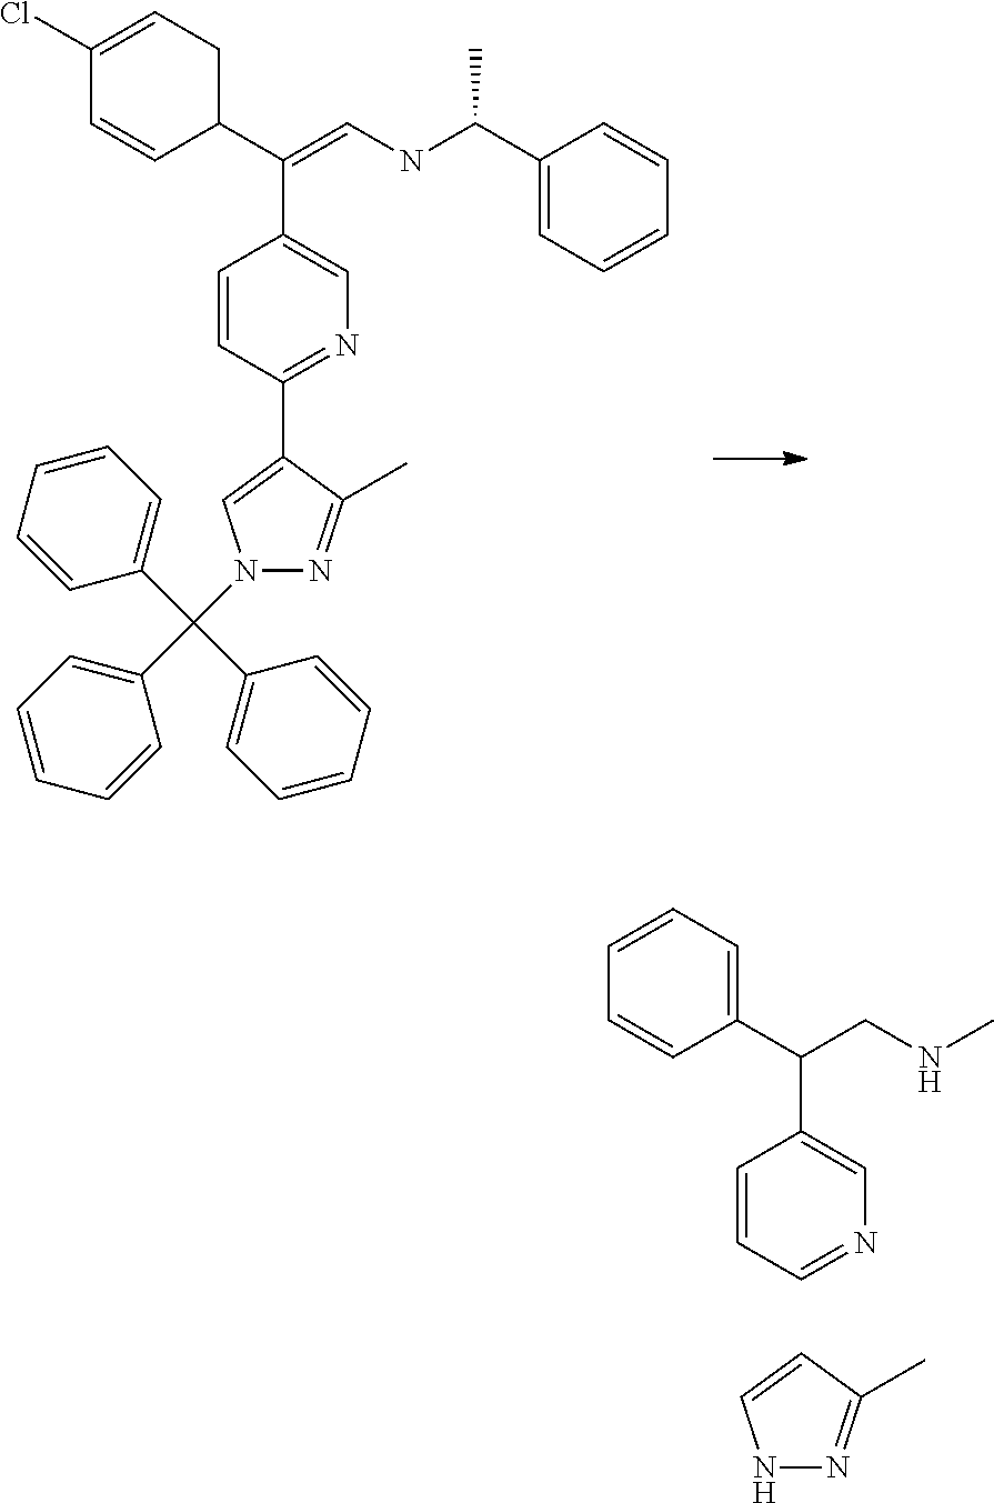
C1=CC(C2=CN(C(C3=CC=CC=C3)(C3=CC=CC=C3)C3=CC=CC=C3)N=C2C)=NC=C1C(C1CC=C(Cl)C=C1)=CNC(C1=CC=CC=C1)C.C1=CC=NC=C1C(CNC)C1=CC=CC=C1.C1=CNN=C1C
